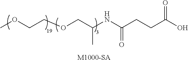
COCCOCC(NC(CCC(O)=O)=O)C.[M1000-SA]
